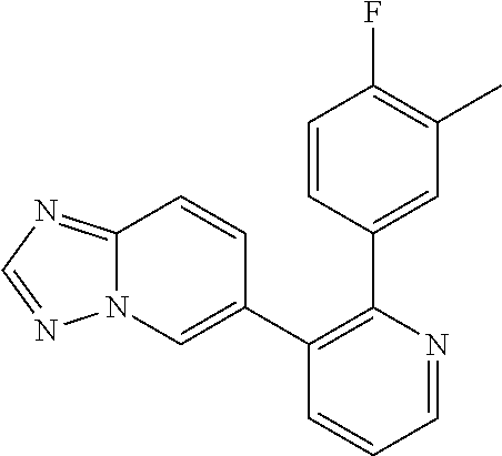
C12=NC=NN1C=C(C1=C(C3=CC(C)=C(F)C=C3)N=CC=C1)C=C2
